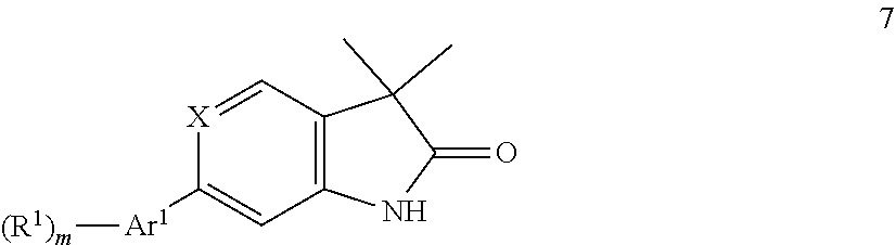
[Ar1](C1=CC2=C(C=[X]1)C(C)(C)C(=O)N2)[(R1)m]
